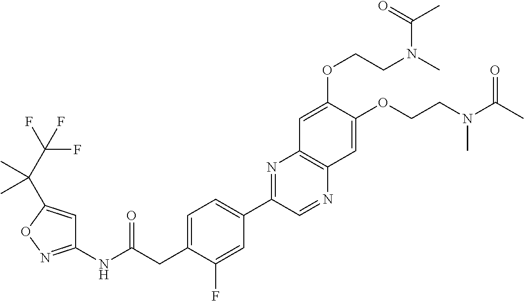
C1(NC(CC2=CC=C(C3=NC4=C(N=C3)C=C(OCCN(C(C)=O)C)C(OCCN(C(C)=O)C)=C4)C=C2F)=O)=NOC(C(C(F)(F)F)(C)C)=C1
